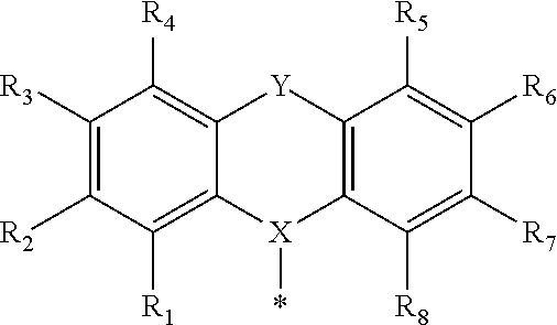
C1([R3])=C([R2])C([R1])=C2C(=C1[R4])[Y]C1=C([X]2*)C([R8])=C([R7])C([R6])=C1[R5]
